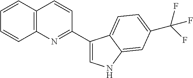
C1=CC2=C(C=C1)N=C(C1=CNC3=CC(C(F)(F)F)=CC=C13)C=C2
